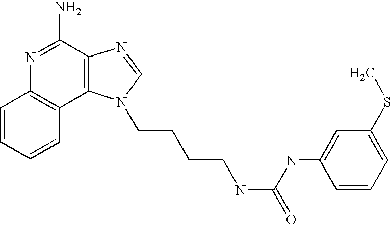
C1=CC=CC2=C1N=C(N)C1=C2N(CCCCNC(NC2=CC(SC)=CC=C2)=O)C=N1
